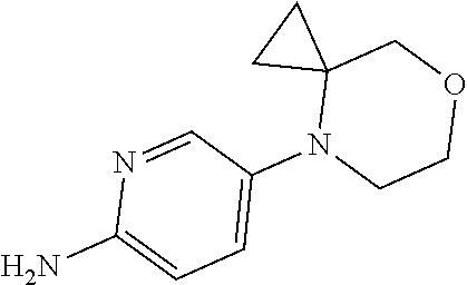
C1=C(N2CCOCC23CC3)C=NC(N)=C1
